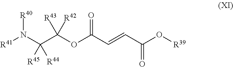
C(OC(C=CC(O[R39])=O)=O)(C(N([R41])[R40])([R44])[R45])([R42])[R43]
